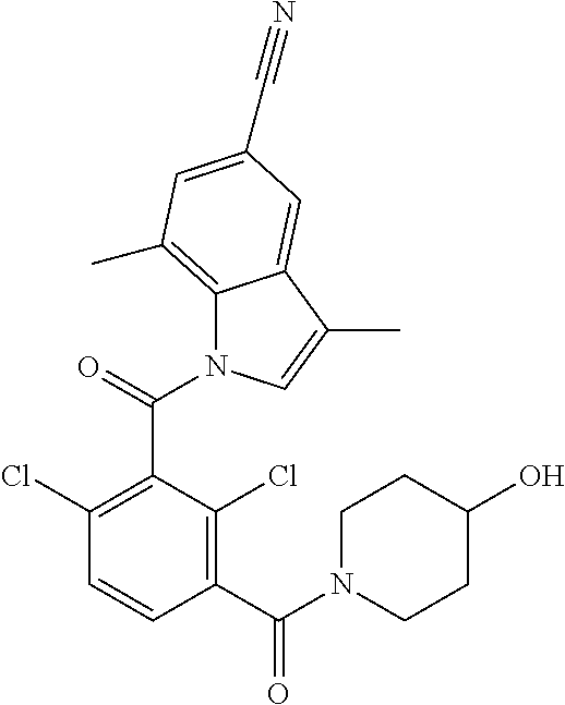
C1(C(N2CCC(O)CC2)=O)=C(Cl)C(C(N2C3=C(C)C=C(C#N)C=C3C(C)=C2)=O)=C(Cl)C=C1
